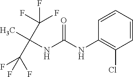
O=C(NC1=C(Cl)C=CC=C1)NC(C)(C(F)(F)F)C(F)(F)F
